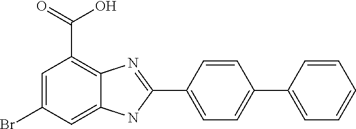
C1=C(Br)C=C2C(=C1C(O)=O)N=C(C1=CC=C(C3=CC=CC=C3)C=C1)N2
